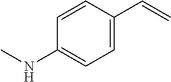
C1(NC)=CC=C(C=C)C=C1
